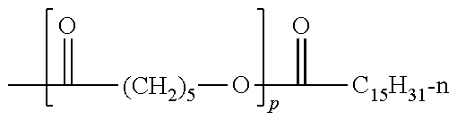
CC(=O)[(CH2)5]OC(=O)[C15H31-n]
